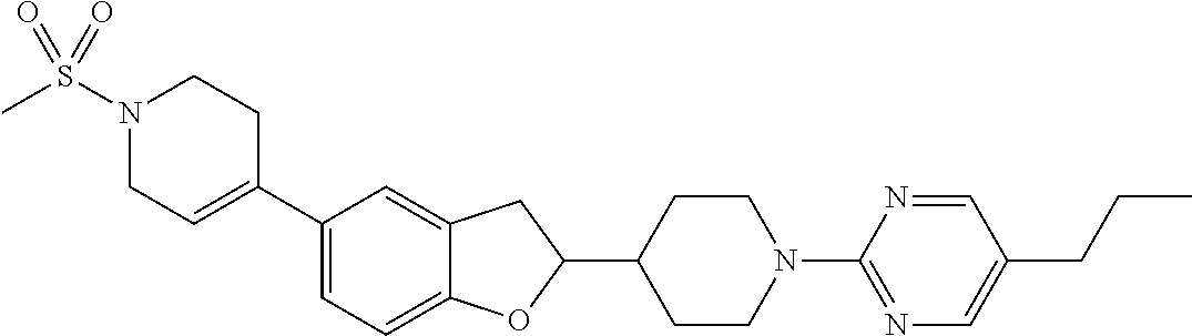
N1(S(C)(=O)=O)CC=C(C2=CC=C3C(=C2)CC(C2CCN(C4=NC=C(CCC)C=N4)CC2)O3)CC1
